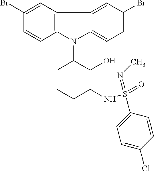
N1(C2CCCC(NS(=O)(=NC)C3=CC=C(Cl)C=C3)C2O)C2=C(C3=CC(Br)=CC=C13)C=C(Br)C=C2
